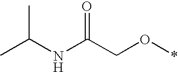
CC(NC(CO*)=O)C
